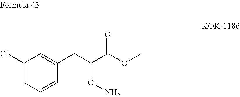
C1=C(Cl)C=C(CC(C(OC)=O)ON)C=C1
